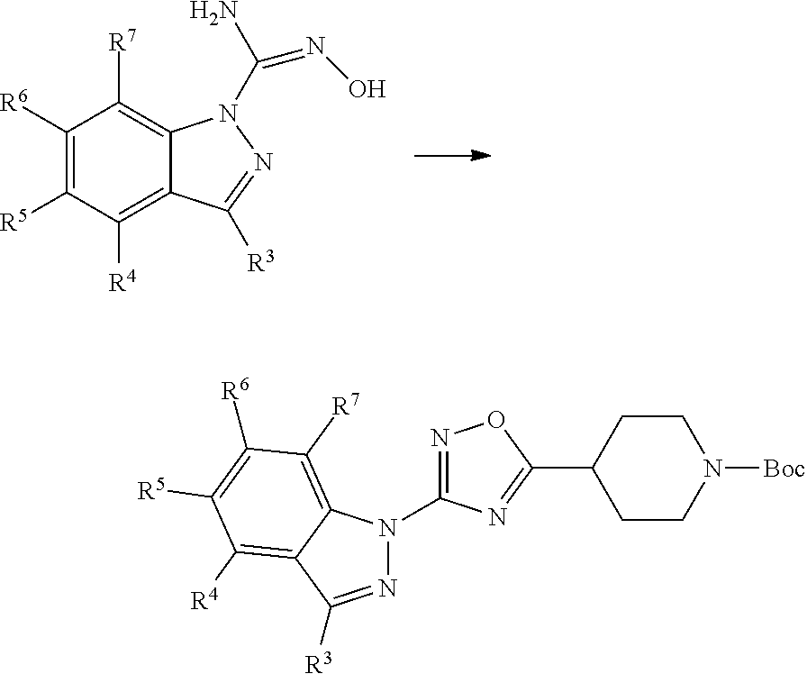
C1([R6])=C([R5])C([R4])=C2C(=C1[R7])N(C(N)=NO)N=C2[R3].N1=C([R3])C2=C([R4])C([R5])=C([R6])C([R7])=C2N1C1=NOC(C2CCN([Boc])CC2)=N1
